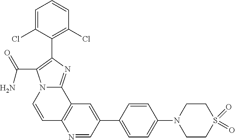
C1=CC2=C(C3=NC(C4=C(Cl)C=CC=C4Cl)=C(C(=O)N)N13)C=C(C1=CC=C(N3CCS(=O)(=O)CC3)C=C1)C=N2
